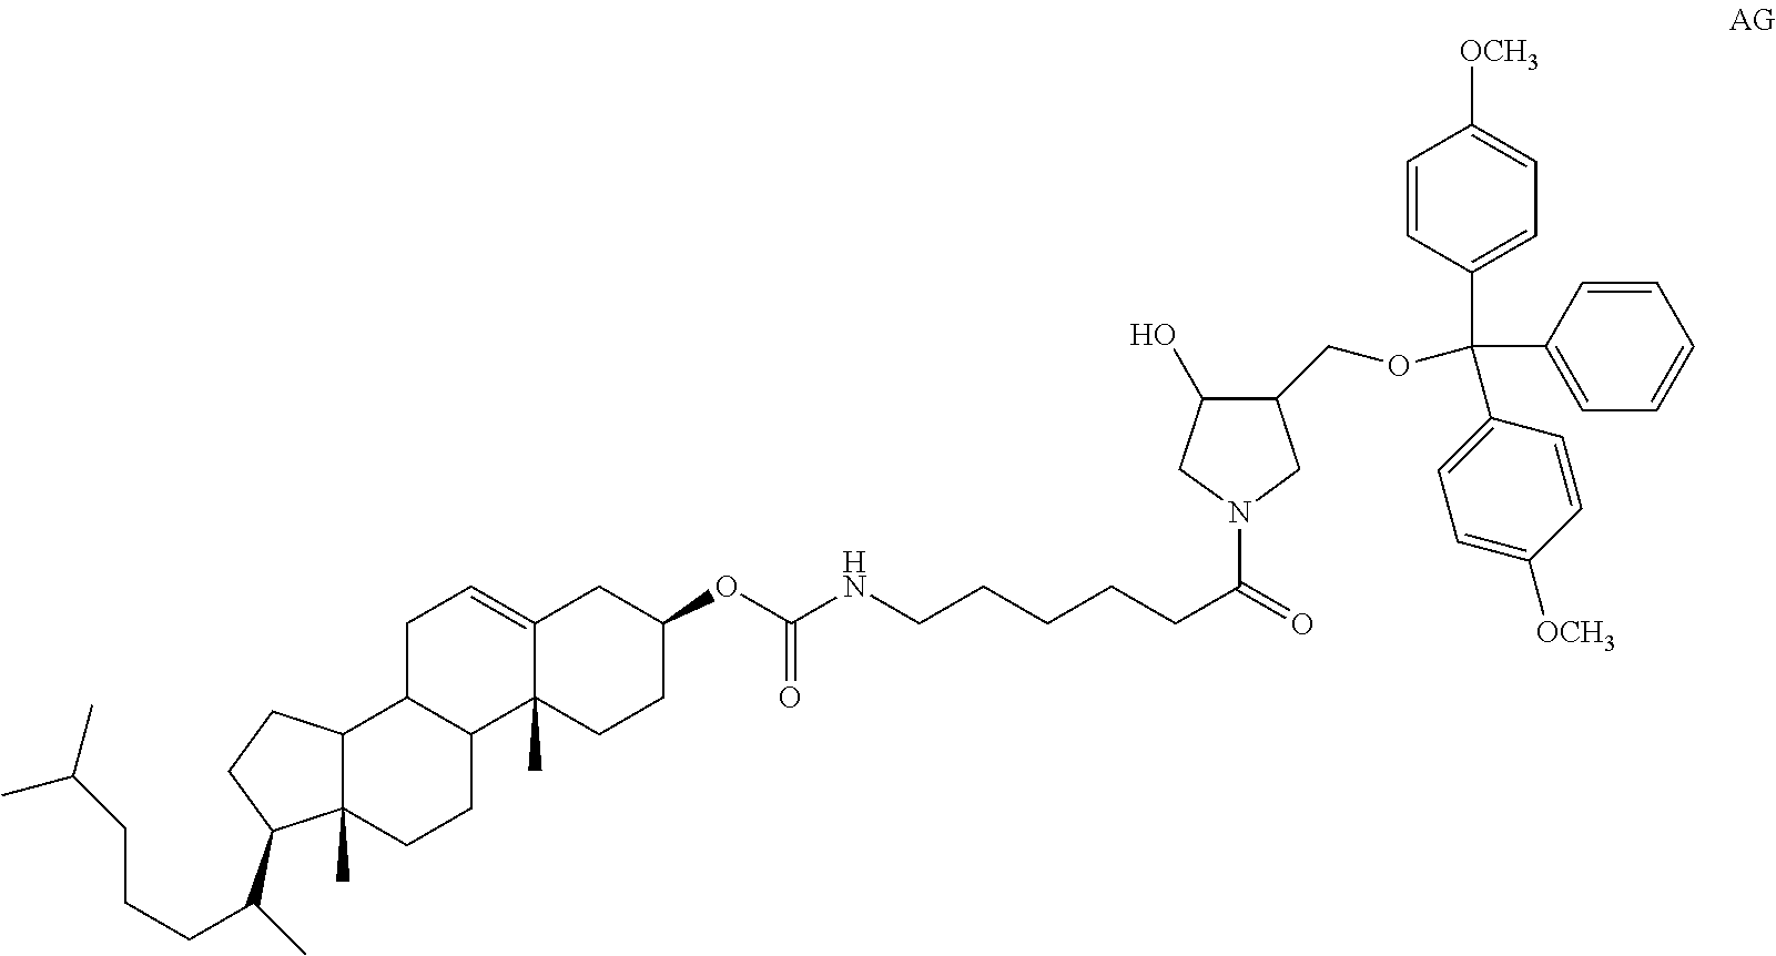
C1C2C(C3(C)C(=C1)CC(OC(=O)NCCCCCC(=O)N1CC(COC(C4=CC=C([OCH3])C=C4)(C4=CC=CC=C4)C4=CC=C([OCH3])C=C4)C(O)C1)CC3)CCC1(C)C2CCC1C(CCCC(C)C)C
